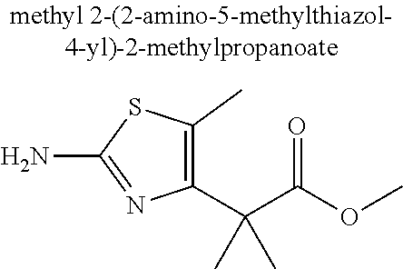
C(C(OC)=O)(C1=C(C)SC(N)=N1)(C)C
